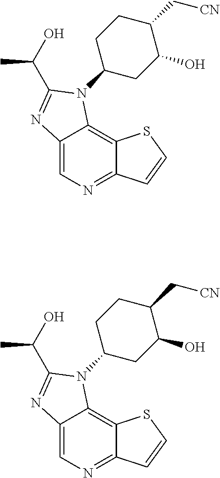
C12=CN=C3C(=C1N(C1CC(O)C(C[CN])CC1)C(C(C)O)=N2)SC=C3.C12=CN=C3C(=C1N(C1CC(O)C(C[CN])CC1)C(C(C)O)=N2)SC=C3
